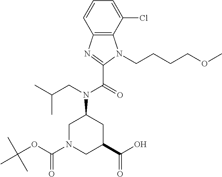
C12=C(C(Cl)=CC=C1)N(CCCCOC)C(C(N(C1CN(C(OC(C)(C)C)=O)CC(C(O)=O)C1)CC(C)C)=O)=N2
